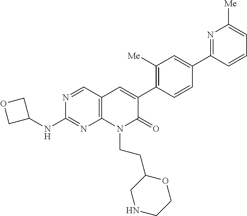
C12=C(C=NC(NC3COC3)=N1)C=C(C1=C([Me])C=C(C3=NC([Me])=CC=C3)C=C1)C(=O)N2CCC1CNCCO1
